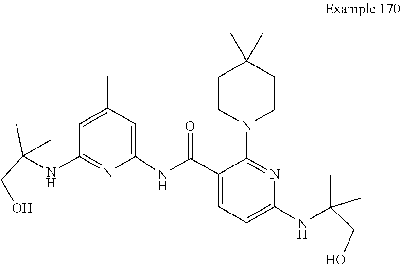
C1=C(C(NC2=CC(C)=CC(NC(C)(CO)C)=N2)=O)C(N2CCC3(CC2)CC3)=NC(NC(CO)(C)C)=C1
